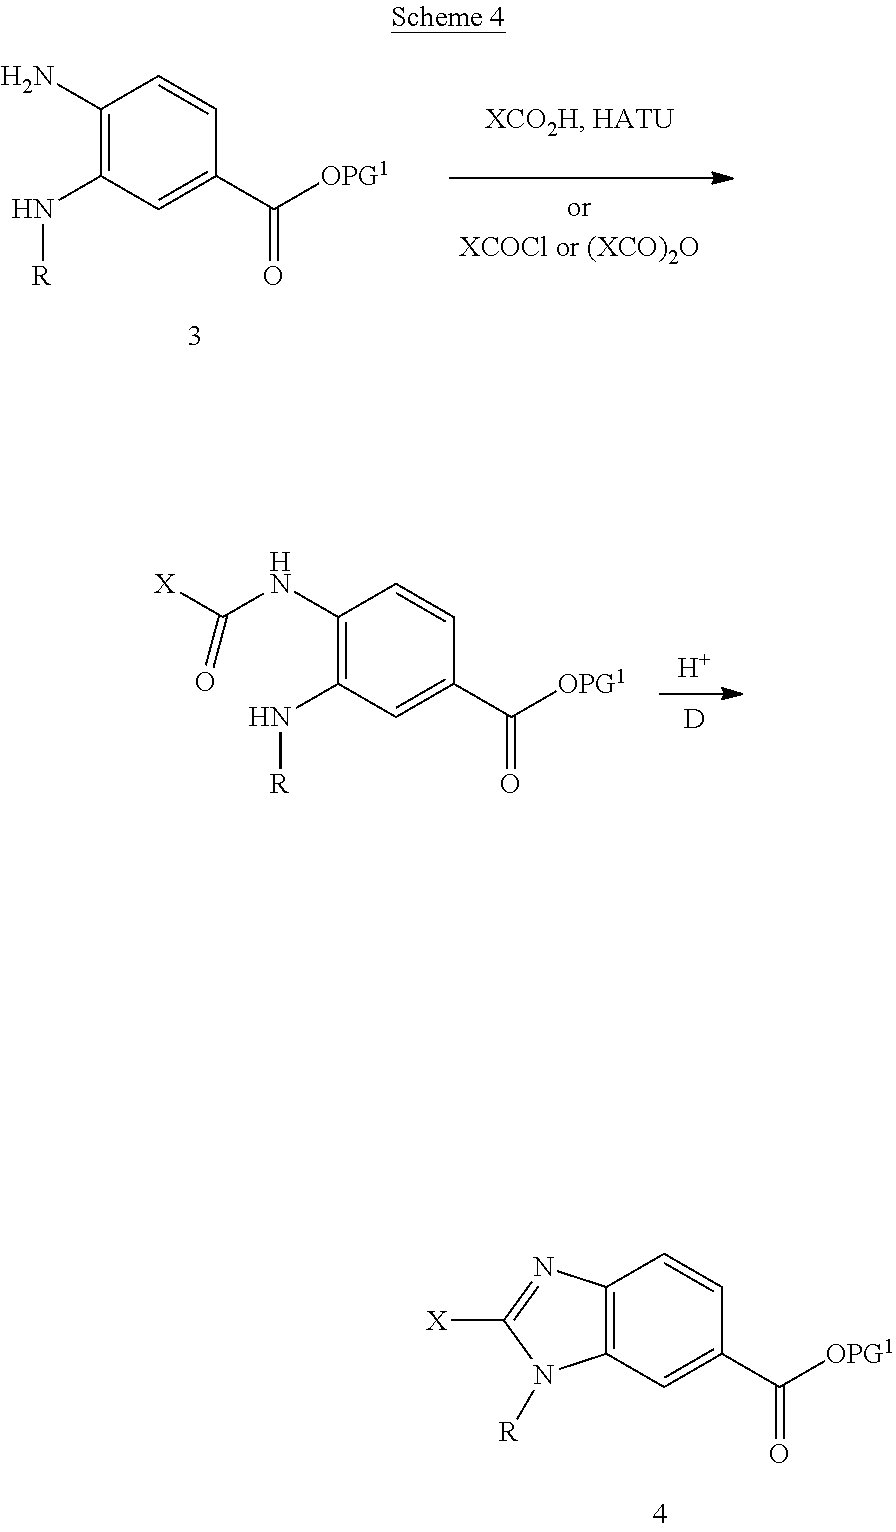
C1(N)=C(N[R])C=C(C([OPG1])=O)C=C1.C1(NC([X])=O)=C(N[R])C=C(C([OPG1])=O)C=C1.[H].[D].C12=C(C=C(C([OPG1])=O)C=C1)N([R])C([X])=N2
